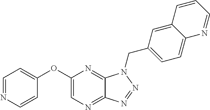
C1(OC2=CC=NC=C2)=CN=C2C(=N1)N(CC1=CC=C3C(=C1)C=CC=N3)N=N2
